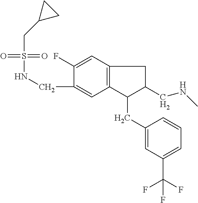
S(=O)(=O)(NCC1=CC2=C(C=C1F)CC(CNC)C2CC1=CC(C(F)(F)F)=CC=C1)CC1CC1
